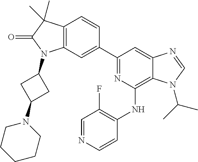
C12=C(C=C(C3=NC(NC4=C(F)C=NC=C4)=C4C(=C3)N=CN4C(C)C)C=C1)N(C1CC(N3CCCCC3)C1)C(=O)C2(C)C
